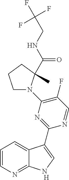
[H].C1=CN=C2C(=C1)C(C1=NC(N3CCCC3(C(NCC(F)(F)F)=O)C)=C(F)C=N1)=CN2
